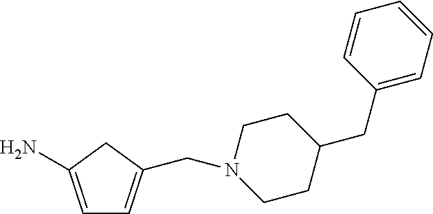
C1=C(N)CC(CN2CCC(CC3=CC=CC=C3)CC2)=C1
